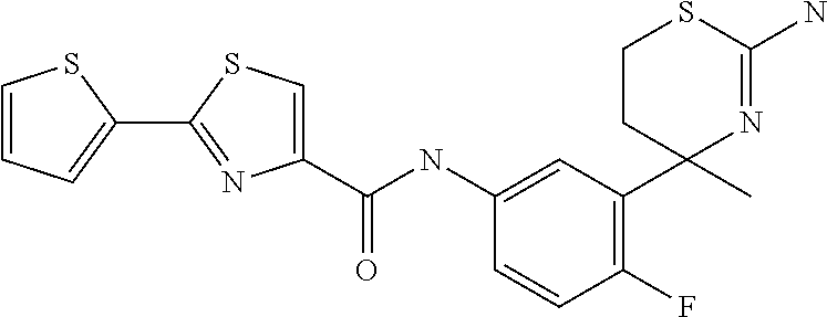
C1(C(NC2=CC(C3(C)N=C(N)SCC3)=C(F)C=C2)=O)=CSC(C2=CC=CS2)=N1
